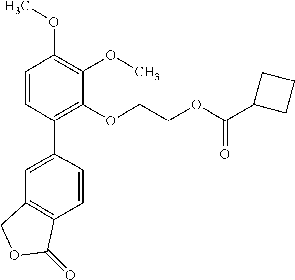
C1=CC(C2=CC3=C(C=C2)C(=O)OC3)=C(OCCOC(C2CCC2)=O)C(OC)=C1OC
